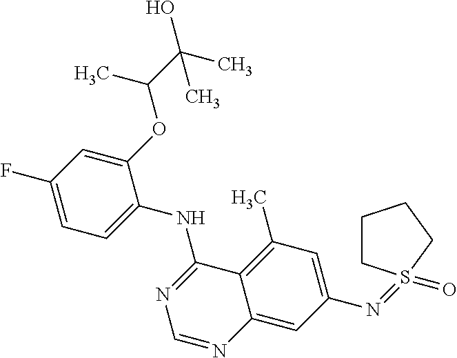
C1=C(F)C=C(OC(C)C(O)(C)C)C(NC2=NC=NC3=CC(N=S4(=O)CCCC4)=CC(C)=C23)=C1
